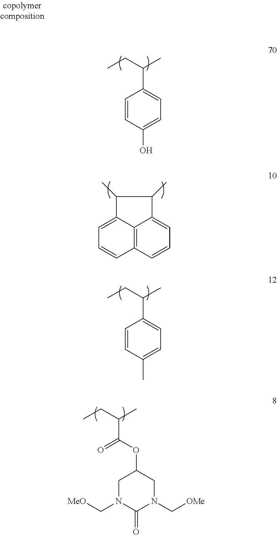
C1=CC(O)=CC=C1C(CC)C.C12=C3C=CC=C1C(C)C(C)C2=CC=C3.C1=CC(C)=CC=C1C(CC)C.C(C(CC)C)(OC1CN(C[MeO])C(=O)N(C[OMe])C1)=O
